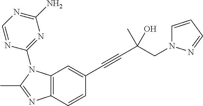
C12=C(C=CC(C#CC(C)(O)CN3C=CC=N3)=C1)N=C(C)N2C1=NC(N)=NC=N1
